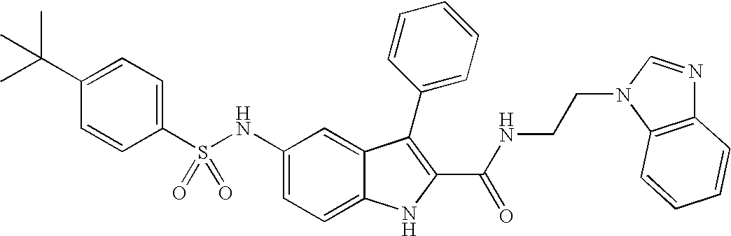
C1(C(C)(C)C)=CC=C(S(NC2=CC=C3C(=C2)C(C2=CC=CC=C2)=C(C(NCCN2C4=C(N=C2)C=CC=C4)=O)N3)(=O)=O)C=C1
